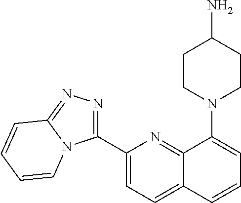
C1(C2=NN=C3N2C=CC=C3)=CC=C2C(=N1)C(N1CCC(N)CC1)=CC=C2
